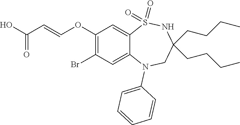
OC(=O)C=COC1=C(Br)C=C2C(=C1)S(=O)(=O)NC(CCCC)(CCCC)CN2C1=CC=CC=C1
